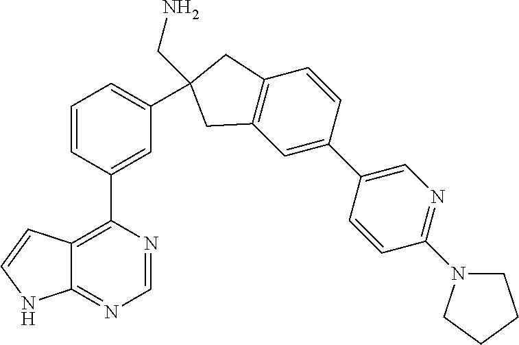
C1=CC(C2=C3C(=NC=N2)NC=C3)=CC(C2(CN)CC3=C(C=C(C4=CN=C(N5CCCC5)C=C4)C=C3)C2)=C1
